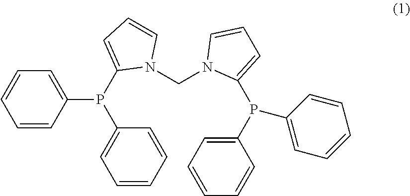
C1=CC=CC(P(C2=CC=CN2CN2C(P(C3=CC=CC=C3)C3=CC=CC=C3)=CC=C2)C2=CC=CC=C2)=C1
